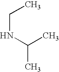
C(NC(C)C)C
